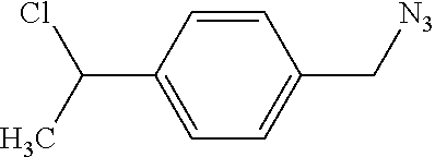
C1=CC(C(C)Cl)=CC=C1C[N3]
